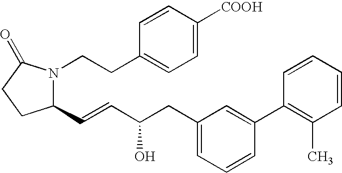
C1(C=CC(CC2=CC=CC(C3=C(C)C=CC=C3)=C2)O)N(CCC2=CC=C([COOH])C=C2)C(=O)CC1
